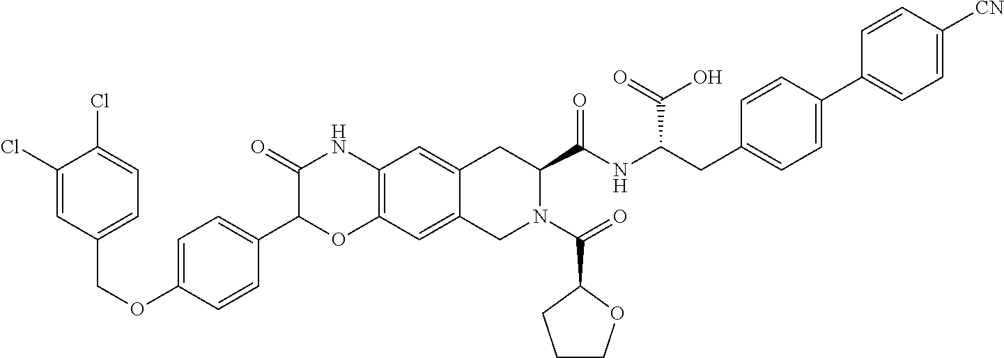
C1=C(OCC2=CC=C(Cl)C(Cl)=C2)C=CC(C2OC3=C(NC2=O)C=C2C(=C3)CN(C(=O)C3OCCC3)C(C(NC(CC3=CC=C(C4=CC=C([CN])C=C4)C=C3)C(=O)O)=O)C2)=C1
